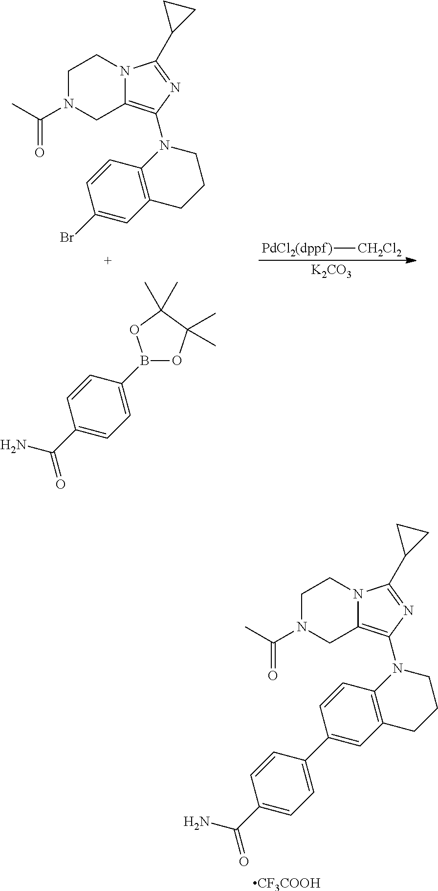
[K2CO3].[PdCl2(dppf)][CH2Cl2].C12=C(N3CCCC4=C3C=CC(Br)=C4)N=C(C3CC3)N1CCN(C(C)=O)C2.C1=C(B2OC(C)(C)C(C)(C)O2)C=CC(C(N)=O)=C1.C12=C(N3CCCC4=C3C=CC(C3=CC=C(C(N)=O)C=C3)=C4)N=C(C3CC3)N1CCN(C(C)=O)C2.[CF3COOH]
